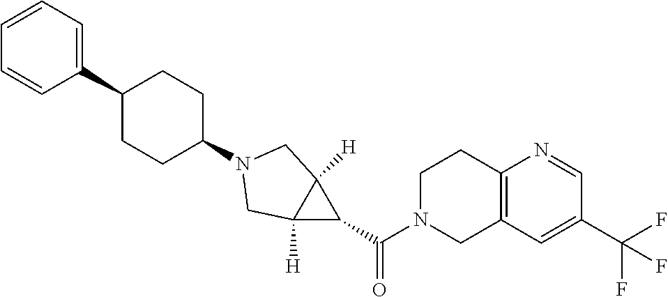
C1(C2CCC(N3CC4([H])C([H])(C4C(N4CC5=C(CC4)N=CC(C(F)(F)F)=C5)=O)C3)CC2)=CC=CC=C1
